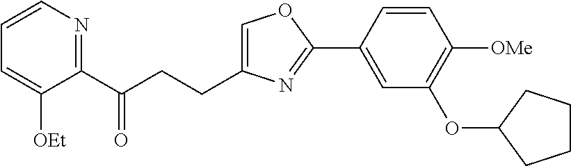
C1=C(CCC(C2=NC=CC=C2[OEt])=O)N=C(C2=CC(OC3CCCC3)=C([OMe])C=C2)O1
